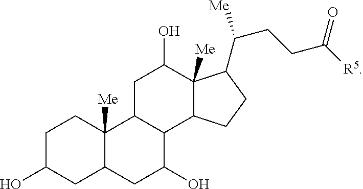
C1C(O)CC2C([Me])(C1)C1C(C(O)C2)C2C([Me])(C(O)C1)C(C([Me])CCC([R5])=O)CC2
